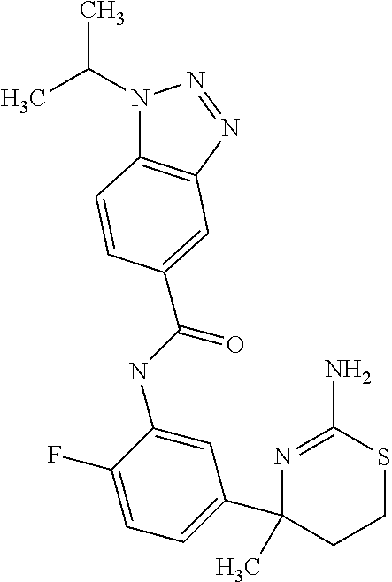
N(C1=CC(C2(C)CCSC(N)=N2)=CC=C1F)C(=O)C1=CC2=C(N(C(C)C)N=N2)C=C1
